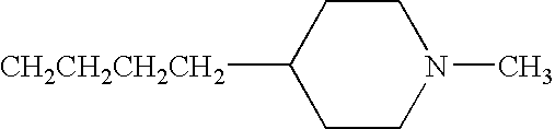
[CH2CH2CH2CH2]C1CCN(C)CC1
